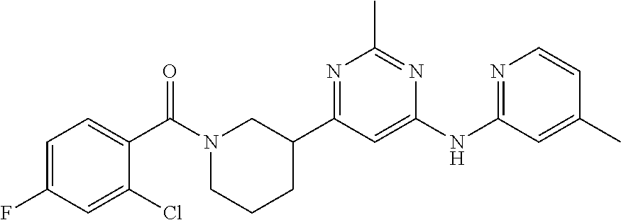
C1(NC2=NC=CC(C)=C2)=CC(C2CN(C(C3=CC=C(F)C=C3Cl)=O)CCC2)=NC(C)=N1
